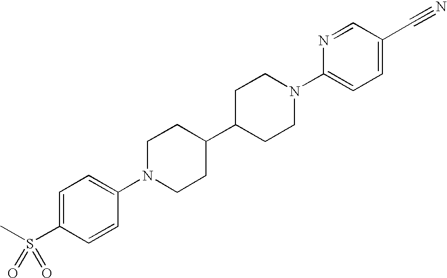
C1=C(S(C)(=O)=O)C=CC(N2CCC(C3CCN(C4=CC=C(C#N)C=N4)CC3)CC2)=C1
